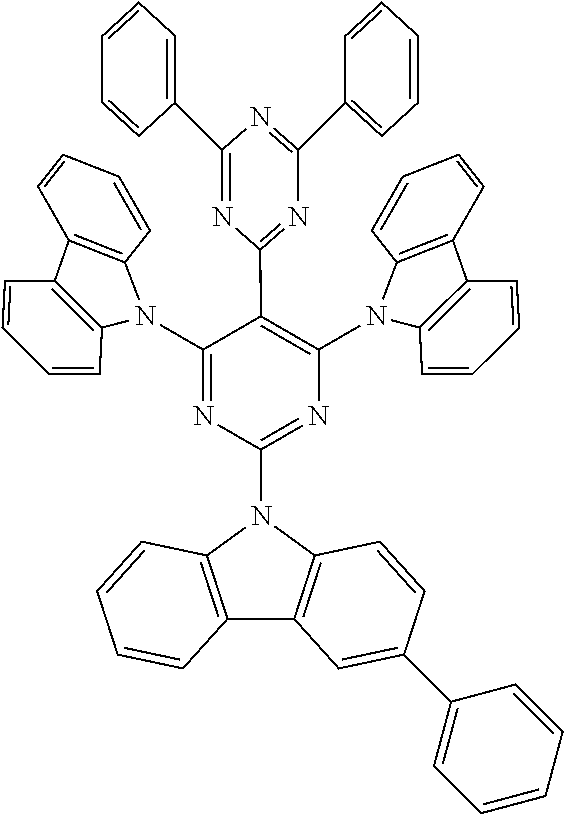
C12=C(N(C3=NC(N4C5=C(C=CC=C5)C5=C4C=CC=C5)=C(C4=NC(C5=CC=CC=C5)=NC(C5=CC=CC=C5)=N4)C(N4C5=C(C=CC=C5)C5=C4C=CC=C5)=N3)C3=C1C=C(C1=CC=CC=C1)C=C3)C=CC=C2
